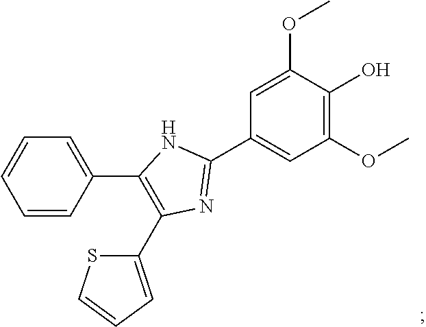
COC1=C(O)C(OC)=CC(C2=NC(C3=CC=CS3)=C(C3=CC=CC=C3)N2)=C1
